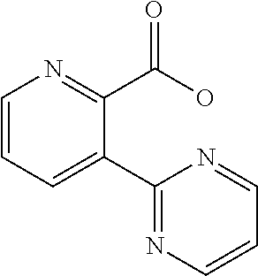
C1=CC=C(C2=NC=CC=N2)C(C(O)=O)=N1
